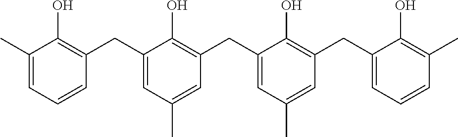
C1(CC2=C(O)C(C)=CC=C2)=CC(C)=CC(CC2=CC(C)=CC(CC3=CC=CC(C)=C3O)=C2O)=C1O
